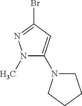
N1(C)C(N2CCCC2)=CC(Br)=N1
